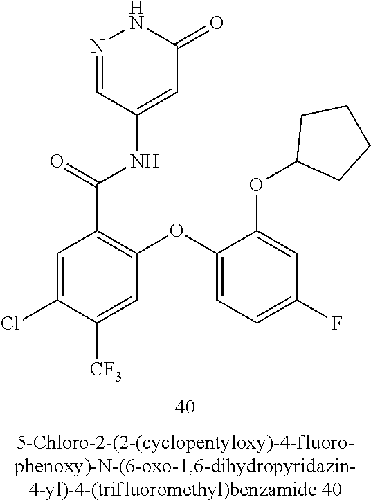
N1=CC(NC(=O)C2=C(OC3=CC=C(F)C=C3OC3CCCC3)C=C([CF3])C(Cl)=C2)=CC(=O)N1
